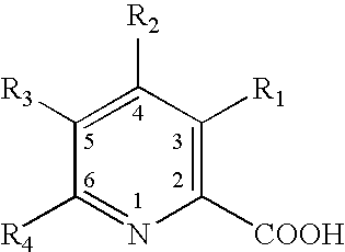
C1([R3])=C([R2])C([R1])=C([COOH])N=C1[R4]
